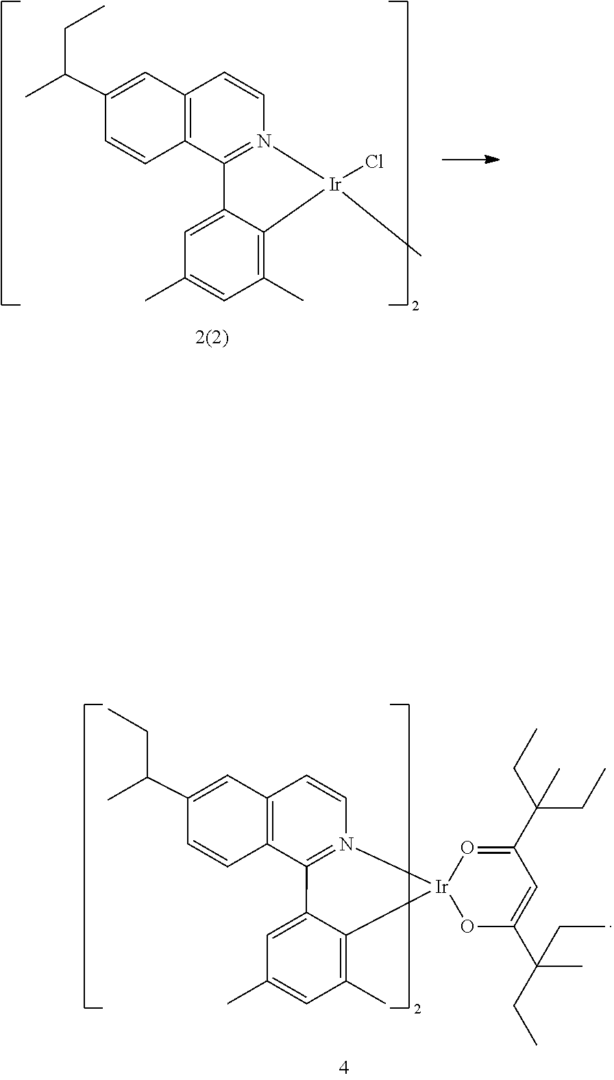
C1=C2C3=N(C=CC4=C3C=CC(C(C)CC)=C4)[Ir](Cl)(C)C2=C(C)C=C1C.C1=C2C3=N(C=CC4=C3C=CC(C(C)CC)=C4)[Ir]3(C2=C(C)C=C1C)OC(C(C)(CC)CC)=CC(C(CC)(CC)C)=O3
